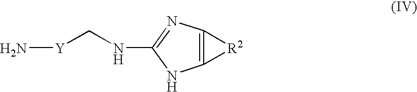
N[Y]CNC1=NC2=C(N1)[R2]2
